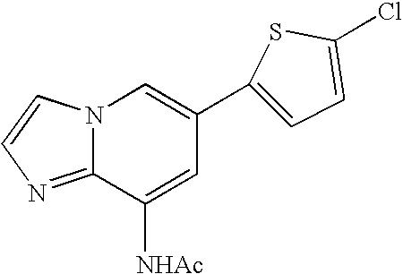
N12C(=NC=C1)C([NHAc])=CC(C1=CC=C(Cl)S1)=C2
